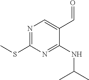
N1=C(SC)N=C(NC(C)C)C(C=O)=C1
